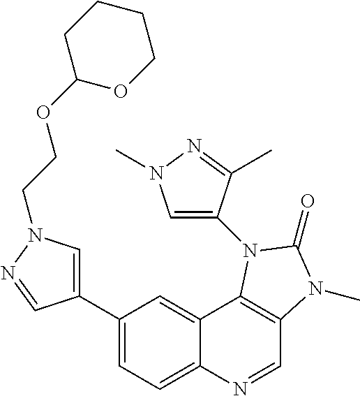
C1(C2=CN(CCOC3OCCCC3)N=C2)=CC=C2C(=C1)C1=C(C=N2)N(C)C(=O)N1C1=CN(C)N=C1C
